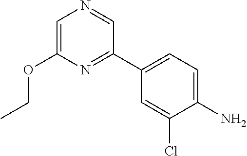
NC1=CC=C(C2=NC(OCC)=CN=C2)C=C1Cl
